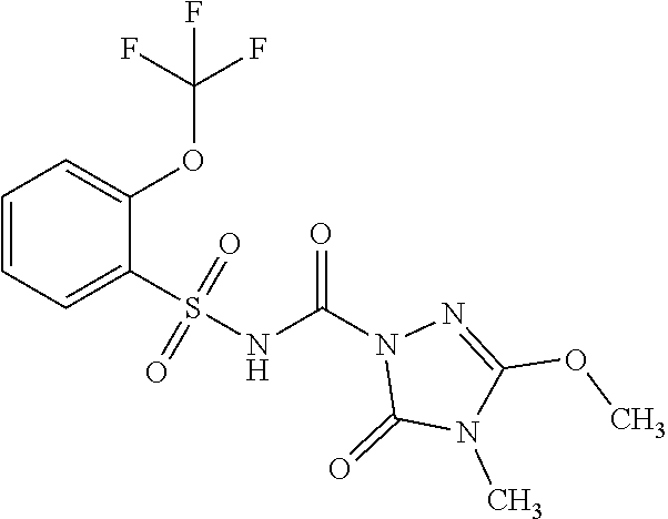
C1=CC=C(S(NC(N2C(=O)N(C)C(OC)=N2)=O)(=O)=O)C(OC(F)(F)F)=C1
